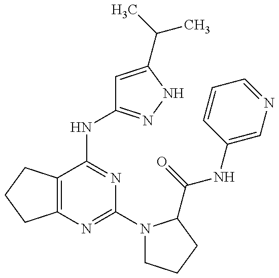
C12=C(C(NC3=NNC(C(C)C)=C3)=NC(N3CCCC3C(=O)NC3=CN=CC=C3)=N1)CCC2
